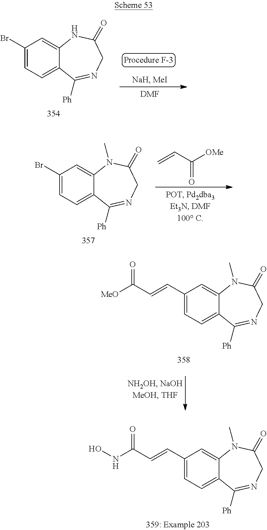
C1(Br)=CC=C2C(=C1)N(C)C(=O)CN=C2[Ph].C=CC([OMe])=O.C1(C=CC([MeO])=O)=CC=C2C(=C1)N(C)C(=O)CN=C2[Ph].C1(C=CC(NO)=O)=CC=C2C(=C1)N(C)C(=O)CN=C2[Ph].C1(Br)=CC=C2C(=C1)NC(=O)CN=C2[Ph].[DMF]
